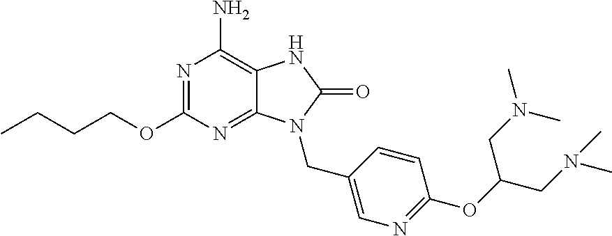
N1=C(OCCCC)N=C2C(=C1N)NC(=O)N2CC1=CN=C(OC(CN(C)C)CN(C)C)C=C1
